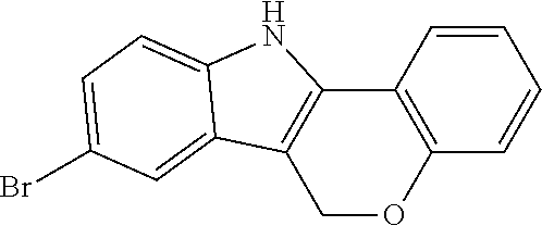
C1=CC2=C(C=C1)OCC1=C2NC2=CC=C(Br)C=C12
